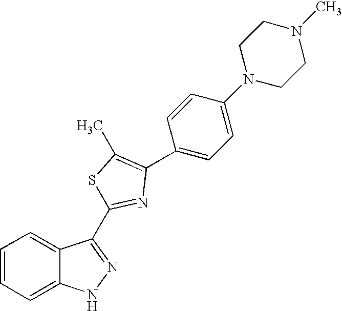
C1=CC=C2C(=C1)NN=C2C1=NC(C2=CC=C(N3CCN(C)CC3)C=C2)=C(C)S1
